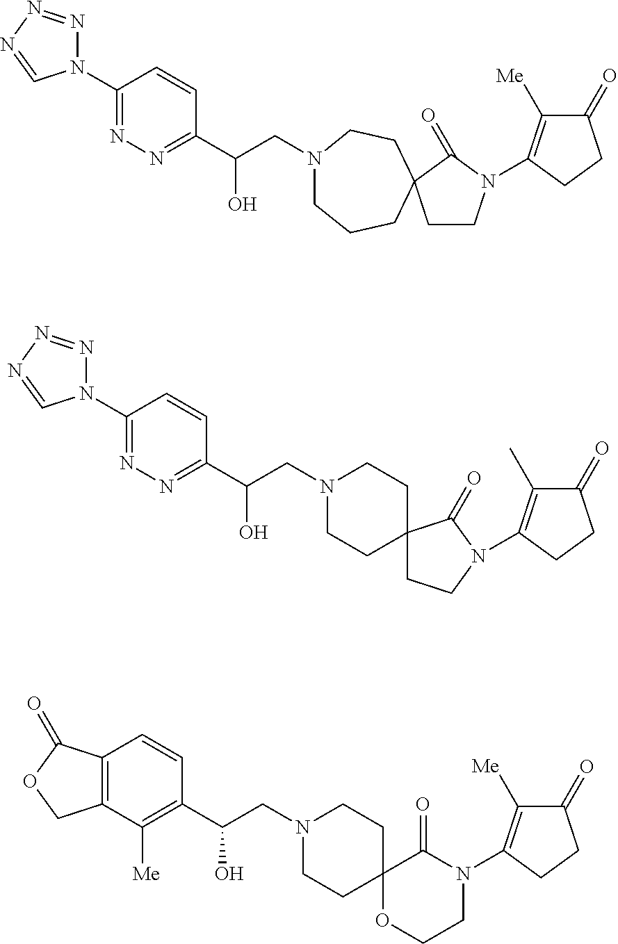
C12=C(C([Me])=C(C(CN3CCC4(CC3)OCCN(C3=C([Me])C(=O)CC3)C4=O)O)C=C1)COC2=O.C1(N2N=NN=C2)=NN=C(C(CN2CCCC3(CC2)CCN(C2=C([Me])C(=O)CC2)C3=O)O)C=C1.C1(N2N=NN=C2)=NN=C(C(CN2CCC3(CC2)CCN(C2=C(C)C(=O)CC2)C3=O)O)C=C1
